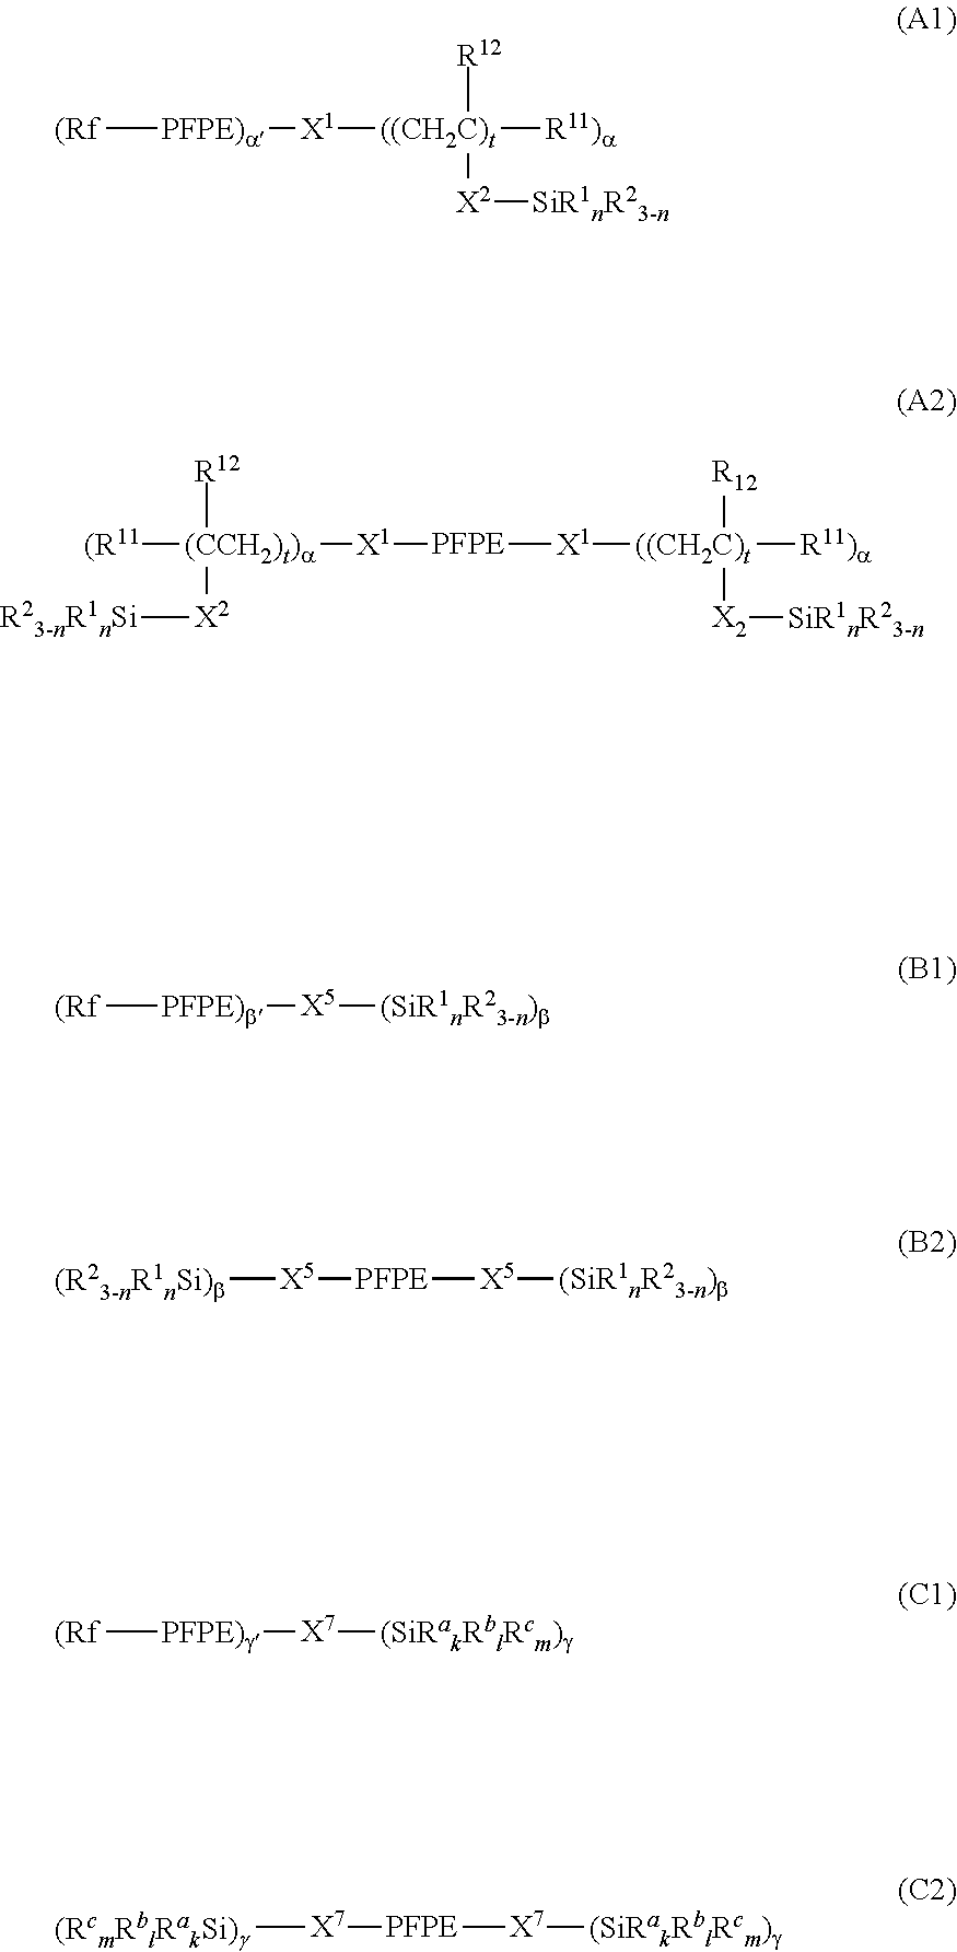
[(Rf][PFPE)a][X1][((CH2C)t]([R11)a])([R12])[X2][SiR1nR23-n].[(R11][(CCH2)t)a]([X1][PFPE][X1][((CH2C)t]([R11)a])([R12])[X2][SiR1nR23-n])([R12])[X2][R23-nR1nSi].[(Rf][PFPE)b][X5][(SiR1nR23-n)b].[X5]([(R23-nR1nSi)b])[PFPE][X5][(SiR1nR23-n)b].[(Rf][PFPE)g][X7][(SiRakRblRcm)g].[(RcmRblRakSi)g][X7][PFPE][X7][(SiRakRblRcm)g]
